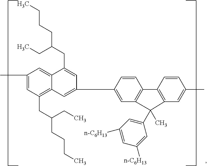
C1(C)=CC(CC(CC)CCCC)=C2C(=C1)C(CC(CC)CCCC)=CC(C1=CC3=C(C=C1)C1=C(C=C(C)C=C1)C3(C)C1=CC([n-C6H13])=CC([n-C6H13])=C1)=C2
